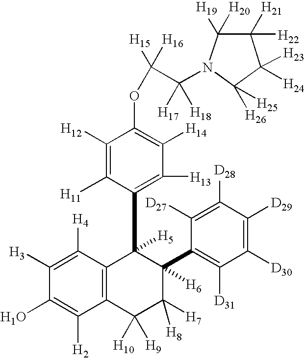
C1([H3])=C([H4])C2=C(C([H2])=C1O)C([H10])([H9])C([H8])([H7])C([H6])(C1=C([D31])C([D30])=C([D29])C([D28])=C1[D27])C2([H5])C1=C([H13])C([H14])=C(OC(C([H17])([H18])N2C([H20])([H19])C([H22])([H21])C([H23])([H24])C2([H26])[H25])([H16])[H15])C([H12])=C1[H11]
